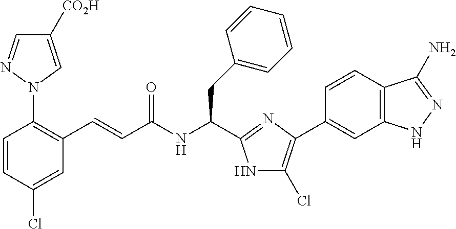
C1=CC(Cl)=CC(C=CC(NC(CC2=CC=CC=C2)C2=NC(C3=CC4=C(C=C3)C(N)=NN4)=C(Cl)N2)=O)=C1N1C=C([CO2H])C=N1
